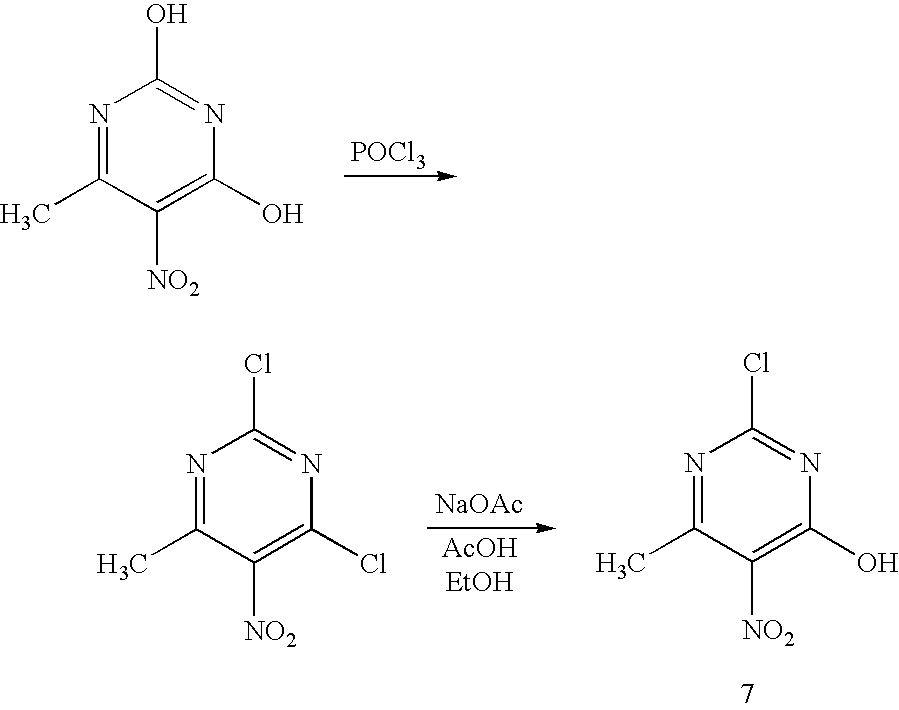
N1=C(C)C([NO2])=C(O)N=C1O.[POCl3].N1=C(C)C([NO2])=C(Cl)N=C1Cl.[NaOAc].N1=C(C)C([NO2])=C(O)N=C1Cl
